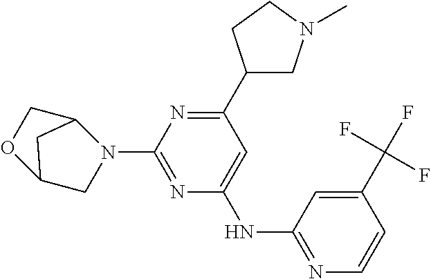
C1(C2CN(C)CC2)=NC(N2C3COC(C2)C3)=NC(NC2=NC=CC(C(F)(F)F)=C2)=C1
